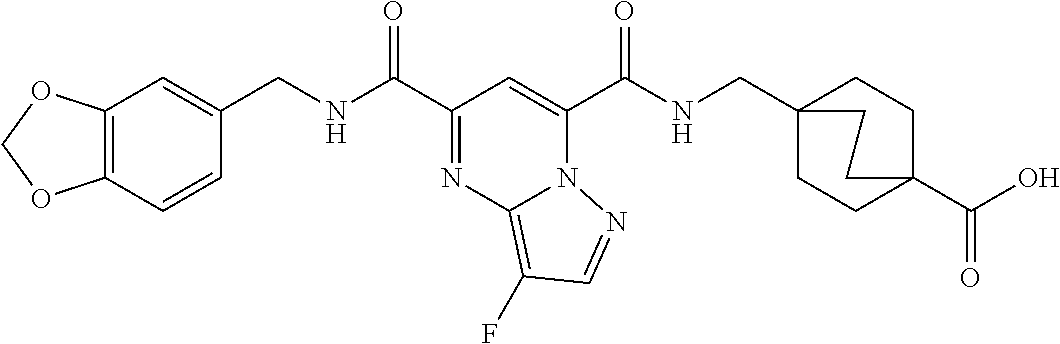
C12=C(C=CC(CNC(C3=NC4=C(F)C=NN4C(C(NCC45CCC(C(O)=O)(CC4)CC5)=O)=C3)=O)=C1)OCO2
